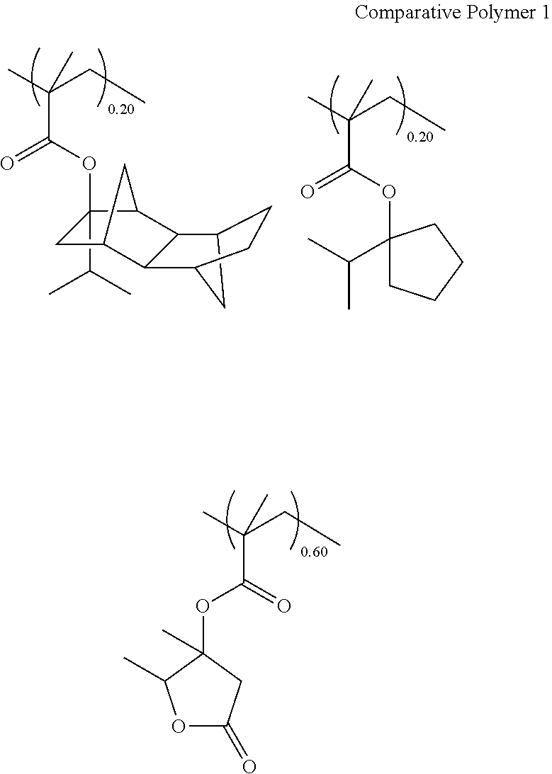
CC(CC)(C)C(OC1(C)C(C)OC(=O)C1)=O.CC(CC)(C)C(OC1(C(C)C)CCCC1)=O.CC(CC)(C)C(OC1(C(C)C)CC2C3C(C4CC3CC4)C1C2)=O
